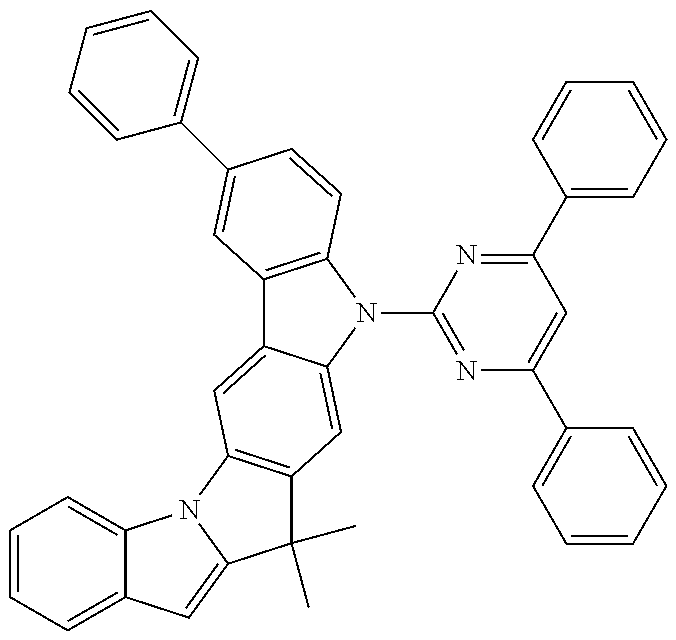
C1=CC=C2C(=C1)N1C(=C2)C(C)(C)C2=C1C=C1C(=C2)N(C2=NC(C3=CC=CC=C3)=CC(C3=CC=CC=C3)=N2)C2=C1C=C(C1=CC=CC=C1)C=C2
